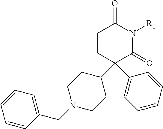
C1CC(C2=CC=CC=C2)(C2CCN(CC3=CC=CC=C3)CC2)C(=O)N([R1])C1=O
